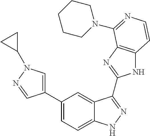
C1(C2=CC=C3C(=C2)C(C2=NC4=C(N2)C=CN=C4N2CCCCC2)=NN3)=CN(C2CC2)N=C1
